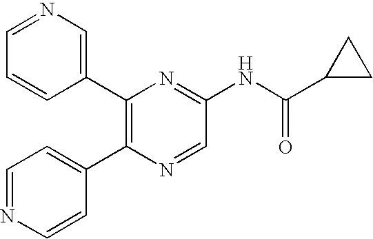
C1(C2=C(C3=CC=NC=C3)N=CC(NC(C3CC3)=O)=N2)=CN=CC=C1
